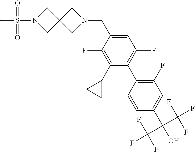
N1(S(=O)(=O)C)CC2(C1)CN(CC1=CC(F)=C(C3=C(F)C=C(C(O)(C(F)(F)F)C(F)(F)F)C=C3)C(C3CC3)=C1F)C2
